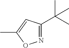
N1=C(C(C)(C)C)C=C(C)O1
